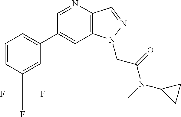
C1(C2=CC=CC(C(F)(F)F)=C2)=CC2=C(C=NN2CC(N(C2CC2)C)=O)N=C1
